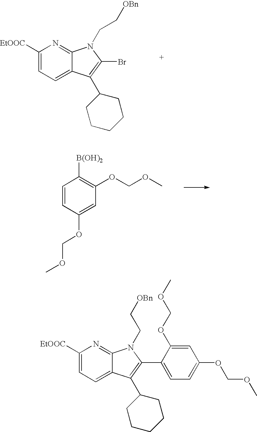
C1([EtOOC])=CC=C2C(=N1)N(CC[OBn])C(Br)=C2C1CCCCC1.C1=CC(OCOC)=CC(OCOC)=C1[B(OH)2].[EtOOC]C1=CC=C2C(=N1)N(CC[OBn])C(C1=CC=C(OCOC)C=C1OCOC)=C2C1CCCCC1
